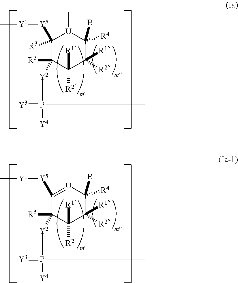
C1([R3])([Y5][Y1]C)C([Y2]P(=[Y3])([Y4])C)([R5])C([R2])([R1])C([R2])([R1])C(B)([R4])[U]1C.C1([Y5][Y1]C)=[U]C(B)([R4])C([R2])([R1])C([R2])([R1])C1([Y2]P(=[Y3])([Y4])C)[R5]
